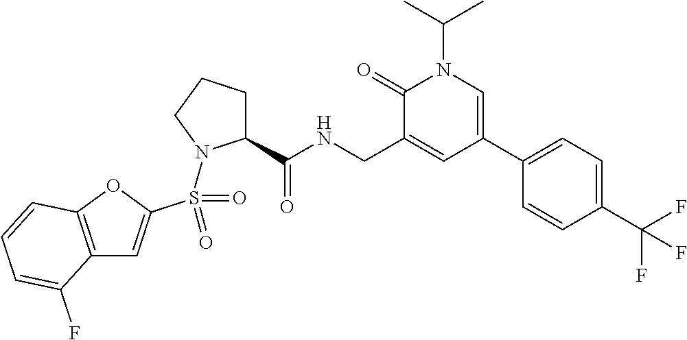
C12=C(OC(S(=O)(N3C(C(NCC4=CC(C5=CC=C(C(F)(F)F)C=C5)=CN(C(C)C)C4=O)=O)CCC3)=O)=C1)C=CC=C2F
